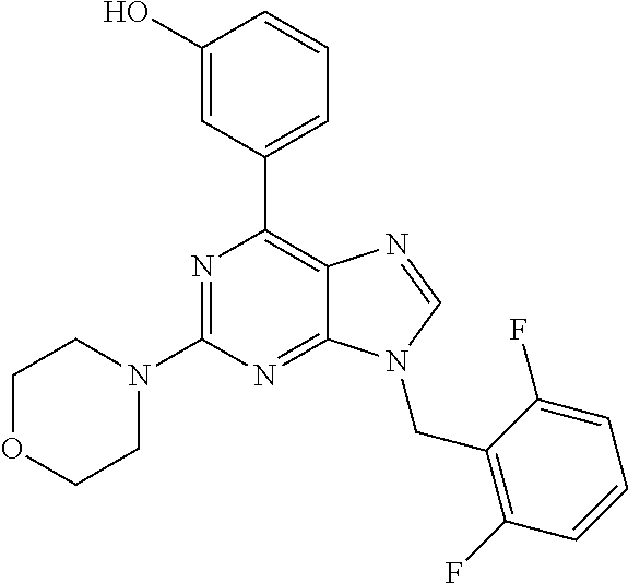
N1=C(N2CCOCC2)N=C2C(=C1C1=CC=CC(O)=C1)N=CN2CC1=C(F)C=CC=C1F
